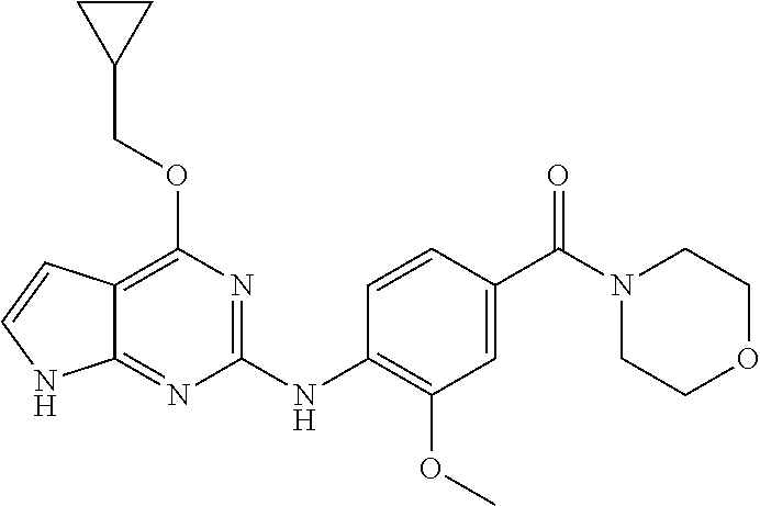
C1(NC2=C(OC)C=C(C(N3CCOCC3)=O)C=C2)=NC(OCC2CC2)=C2C(=N1)NC=C2
